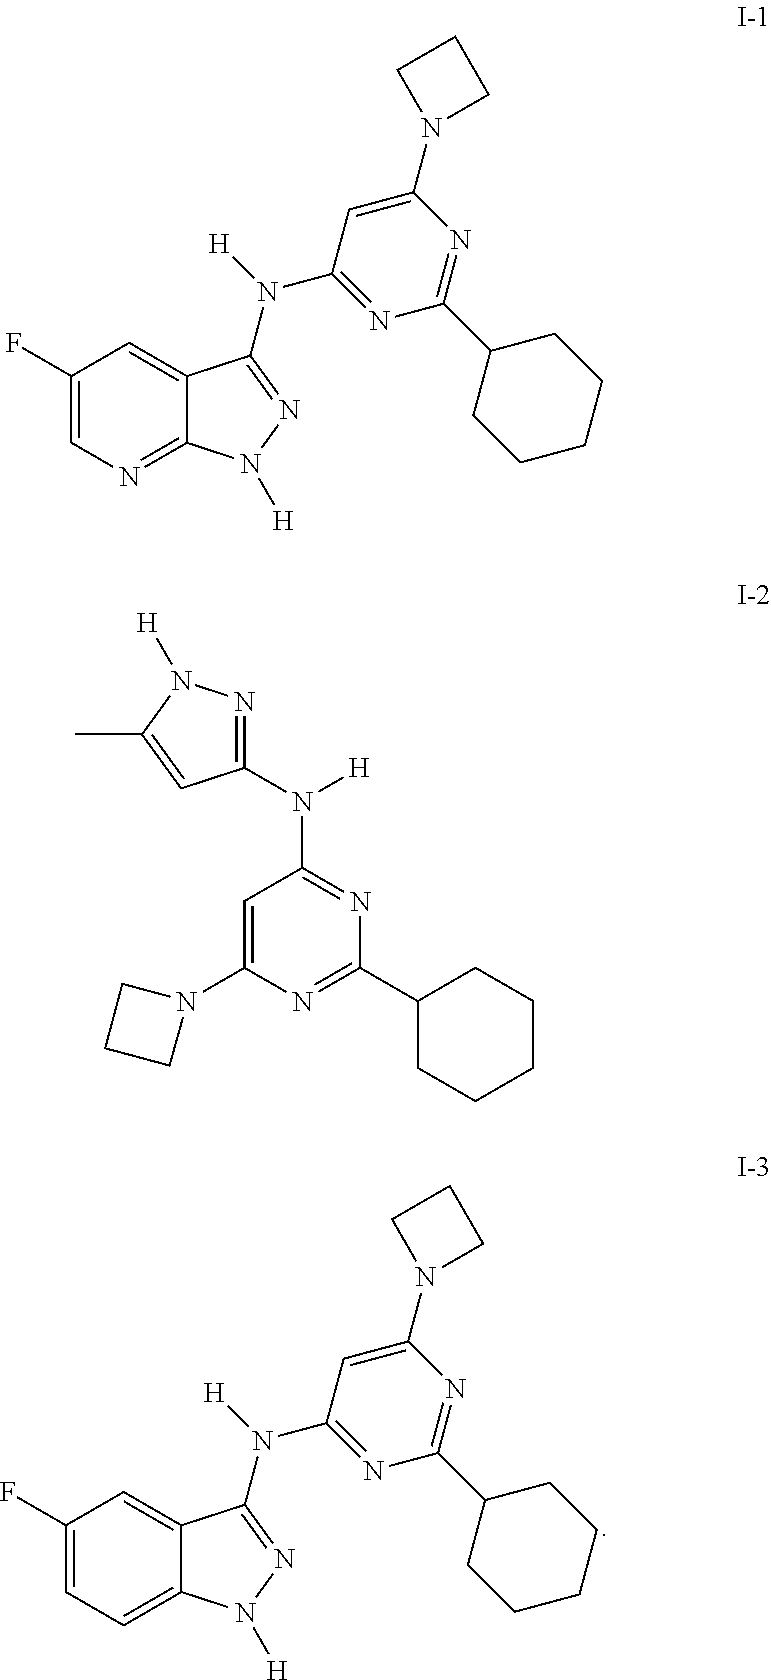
C1(F)=CC=C2C(=C1)C(N([H])C1=NC(C3CCCCC3)=NC(N3CCC3)=C1)=NN2[H].C1(F)=CN=C2C(=C1)C(N([H])C1=NC(C3CCCCC3)=NC(N3CCC3)=C1)=NN2[H].C1=C(N2CCC2)N=C(C2CCCCC2)N=C1N([H])C1=NN([H])C(C)=C1
